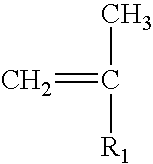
C(=C)([R1])C
